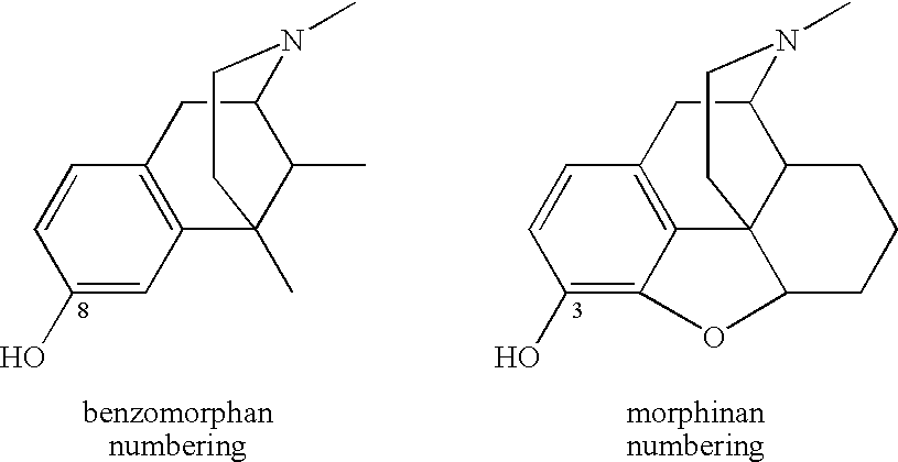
C12=C(CC3C(C)C1(C)CCN3C)C=CC(O)=C2.C12=C3CC4C5C1(C(CCC5)OC2=C(O)C=C3)CCN4C
